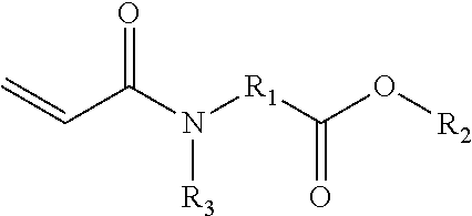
N([R3])(C(C=C)=O)[R1]C(O[R2])=O
